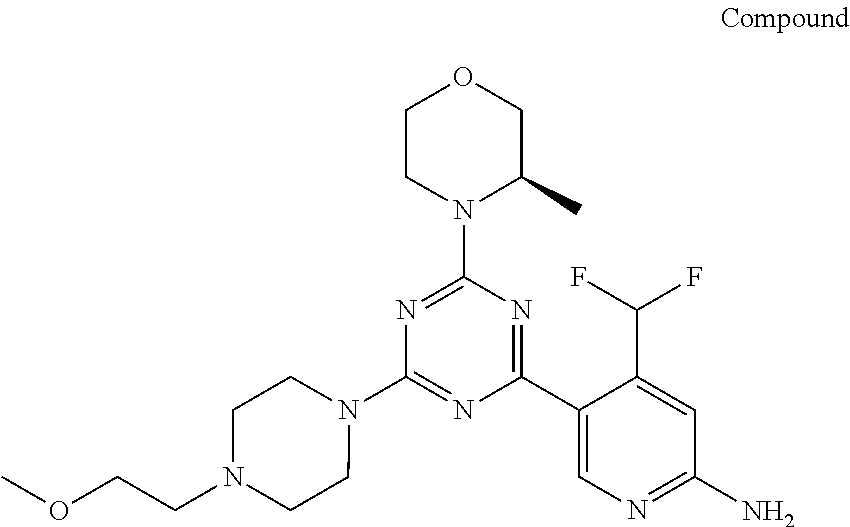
C1(N2CCN(CCOC)CC2)=NC(C2=CN=C(N)C=C2C(F)F)=NC(N2C(C)COCC2)=N1
